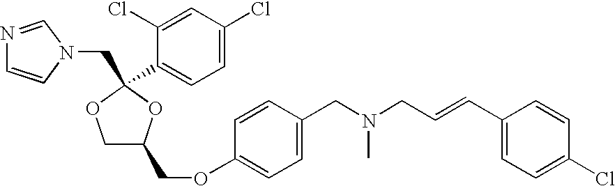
N1=CN(CC2(C3=CC=C(Cl)C=C3Cl)OC(COC3=CC=C(CN(CC=CC4=CC=C(Cl)C=C4)C)C=C3)CO2)C=C1
